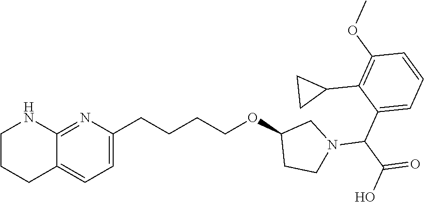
C1=C(CCCCOC2CCN(C(C3=CC=CC(OC)=C3C3CC3)C(=O)O)C2)N=C2C(=C1)CCCN2
